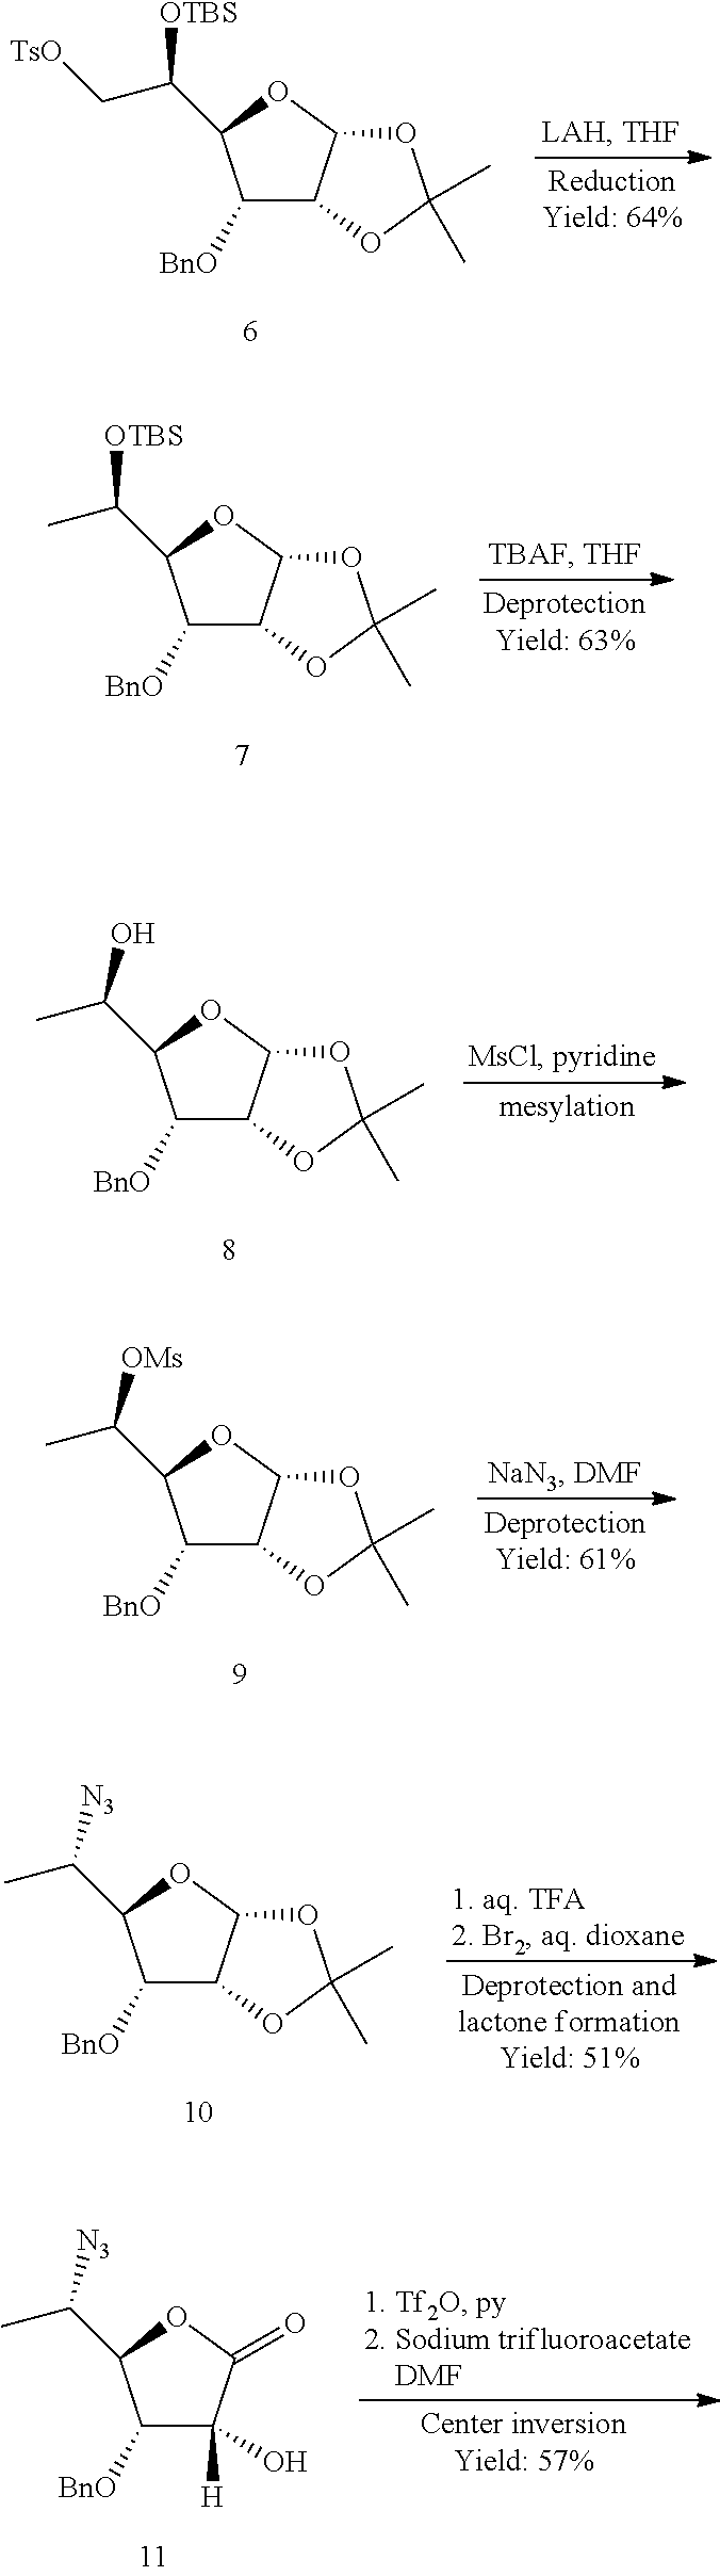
C1([BnO])C2C(OC1C(C[TsO])[OTBS])OC(C)(C)O2.C1([BnO])C2C(OC1C(C)[OTBS])OC(C)(C)O2.C1([BnO])C2C(OC1C(C)O)OC(C)(C)O2.C1([BnO])C2C(OC1C(C)[OMs])OC(C)(C)O2.C1([BnO])C2C(OC1C(C)[N3])OC(C)(C)O2.C1([BnO])C([H])(O)C(=O)OC1C(C)[N3]
